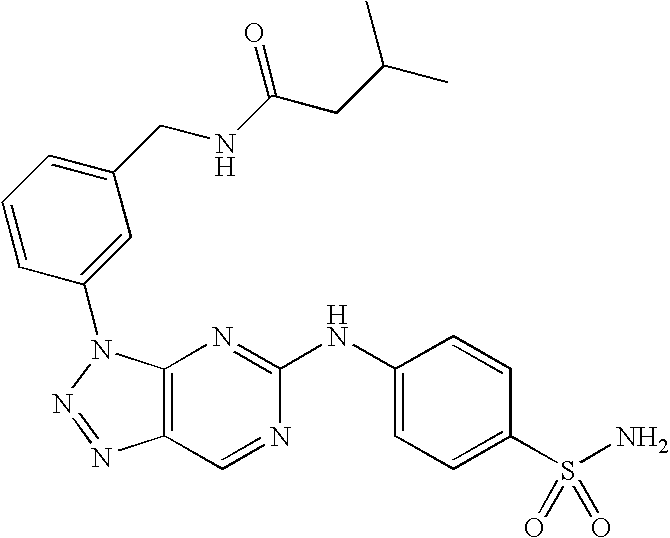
C12=C(N(C3=CC(CNC(CC(C)C)=O)=CC=C3)N=N1)N=C(NC1=CC=C(S(N)(=O)=O)C=C1)N=C2
